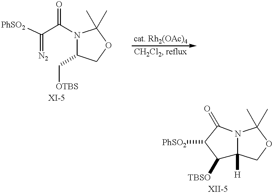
C(=[N2])(C(N1C(C[OTBS])COC1(C)C)=O)[PhSO2].C1([TBSO])C2([H])N(C(=O)C1[PhSO2])C(C)(C)OC2
